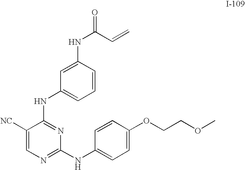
C1([NC])=CN=C(NC2=CC=C(OCCOC)C=C2)N=C1NC1=CC=CC(NC(C=C)=O)=C1
